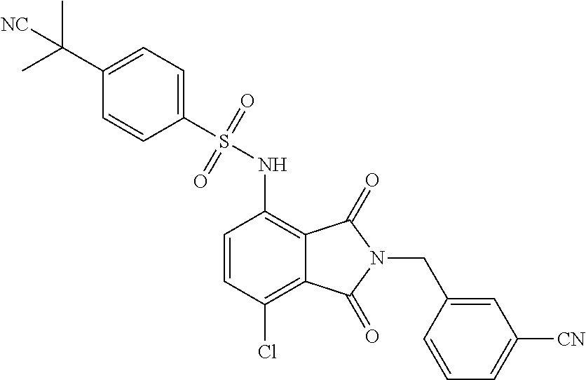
C1=CC(Cl)=C2C(=C1NS(C1=CC=C(C(C)(C)[NC])C=C1)(=O)=O)C(=O)N(CC1=CC([CN])=CC=C1)C2=O
